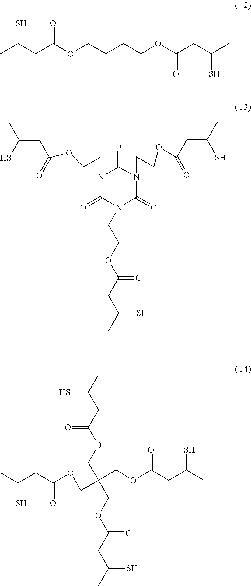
CC(CC(OCCCCOC(CC(C)S)=O)=O)S.N1(CCOC(=O)CC(C)S)C(=O)N(CCOC(CC(C)S)=O)C(=O)N(CCOC(CC(C)S)=O)C1=O.CC(CC(OCC(COC(CC(C)S)=O)(COC(CC(C)S)=O)COC(CC(C)S)=O)=O)S
